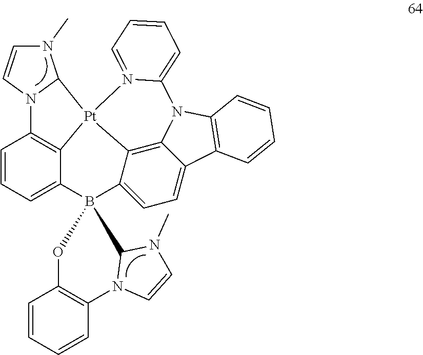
N1(C)C=CN2C1[Pt]13C4=C2C=CC=C4B2(C4=CC=C5C(=C41)N(C1=C5C=CC=C1)C1=CC=CC=N13)OC1=C(C=CC=C1)N1C=CN(C)C21
